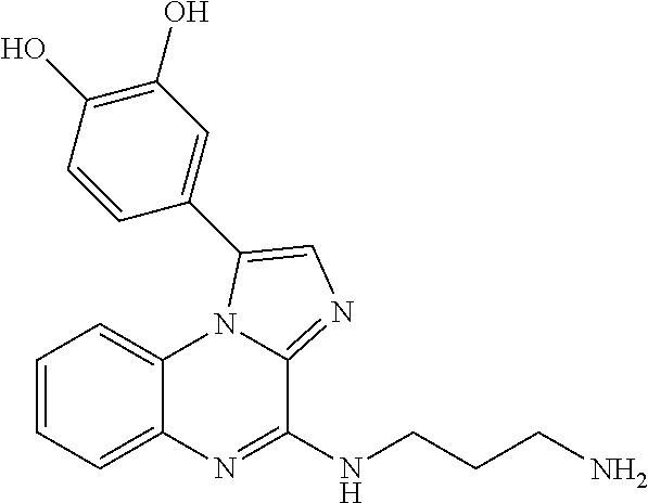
C1=CC=C2C(=C1)N1C(=NC=C1C1=CC(O)=C(O)C=C1)C(NCCCN)=N2
